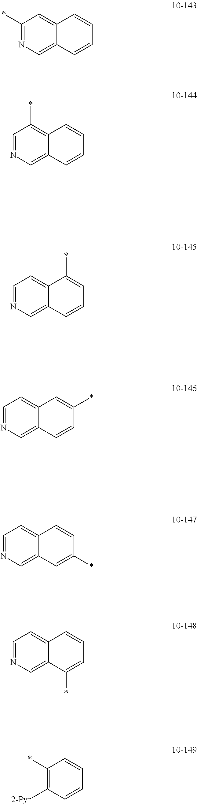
C1(*)=NC=C2C(=C1)C=CC=C2.C1=NC=C2C(=C1*)C=CC=C2.C1=NC=C2C(=C1)C(*)=CC=C2.C1=NC=C2C(=C1)C=C(*)C=C2.C1=NC=C2C(=C1)C=CC(*)=C2.C1=NC=C2C(=C1)C=CC=C2*.C1(*)=C([2-Pyr])C=CC=C1
